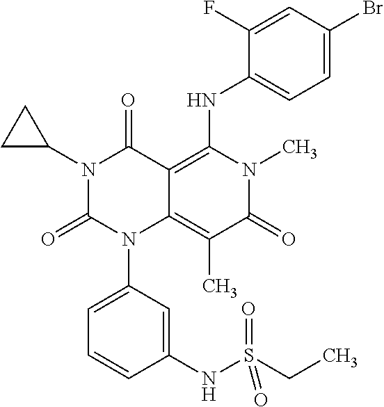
N1(C2CC2)C(=O)N(C2=CC=CC(NS(CC)(=O)=O)=C2)C2=C(C)C(=O)N(C)C(NC3=CC=C(Br)C=C3F)=C2C1=O
